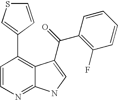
C1=CN=C2C(=C1C1=CSC=C1)C(C(C1=C(F)C=CC=C1)=O)=CN2
